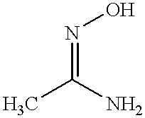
N(=C(C)N)O
